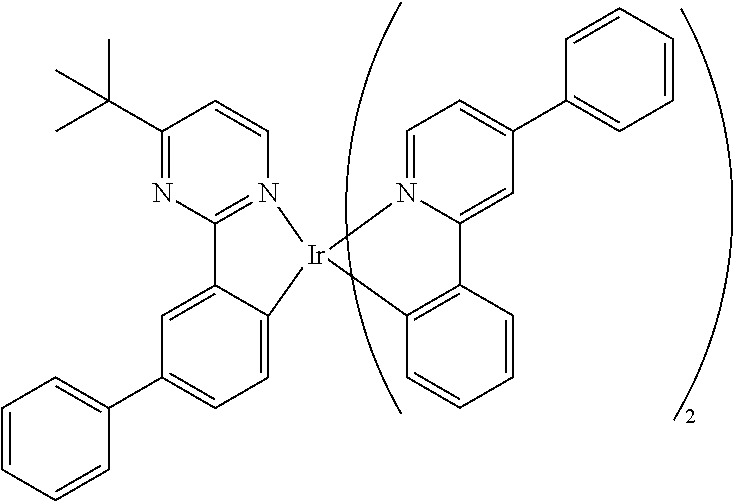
C1=CC=CC(C2=CC=C3C(=C2)C2=N(C=CC(C(C)(C)C)=N2)[Ir]32N3=CC=C(C4=CC=CC=C4)C=C3C3=C2C=CC=C3)=C1
